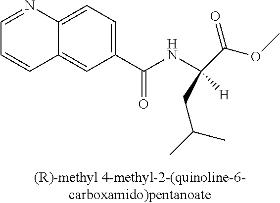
C12=CC(C(NC(C(=O)OC)([H])CC(C)C)=O)=CC=C1N=CC=C2
